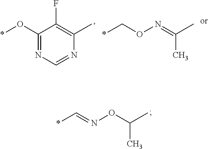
N(OC(C)C)=C*.C1(O*)=NC=NC(C)=C1F.O(N=C(C)C)C*
